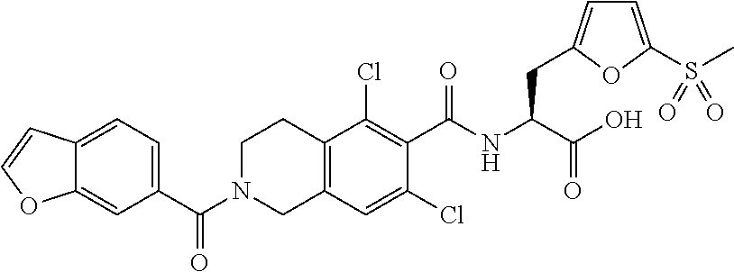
C12=CC(C(=O)N3CC4=C(CC3)C(Cl)=C(C(=O)NC(C(O)=O)CC3=CC=C(S(C)(=O)=O)O3)C(Cl)=C4)=CC=C1C=CO2
